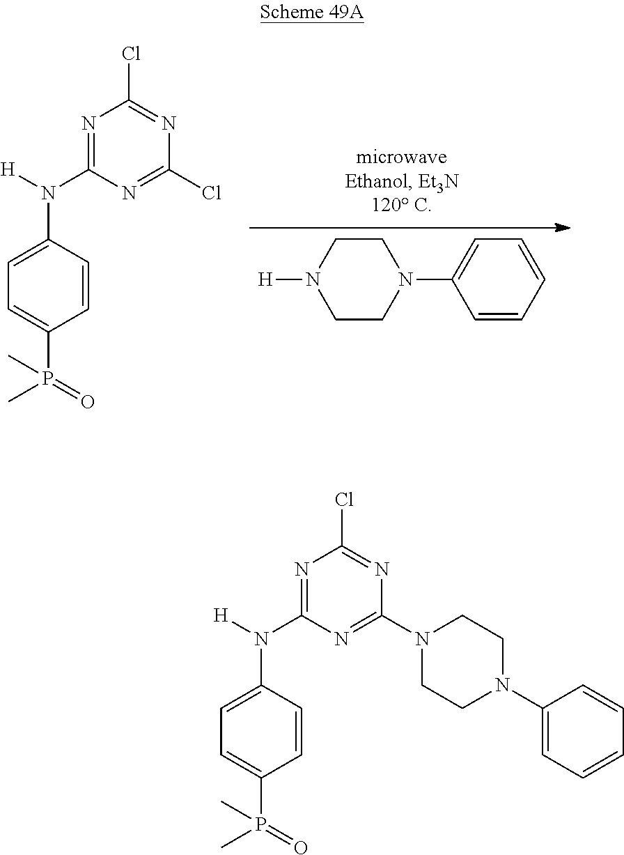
C1=CC=CC=C1N1CCN([H])CC1.N1=C(N(C2=CC=C(P(=O)(C)C)C=C2)[H])N=C(Cl)N=C1Cl.N1=C(N(C2=CC=C(P(=O)(C)C)C=C2)[H])N=C(N2CCN(C3=CC=CC=C3)CC2)N=C1Cl
